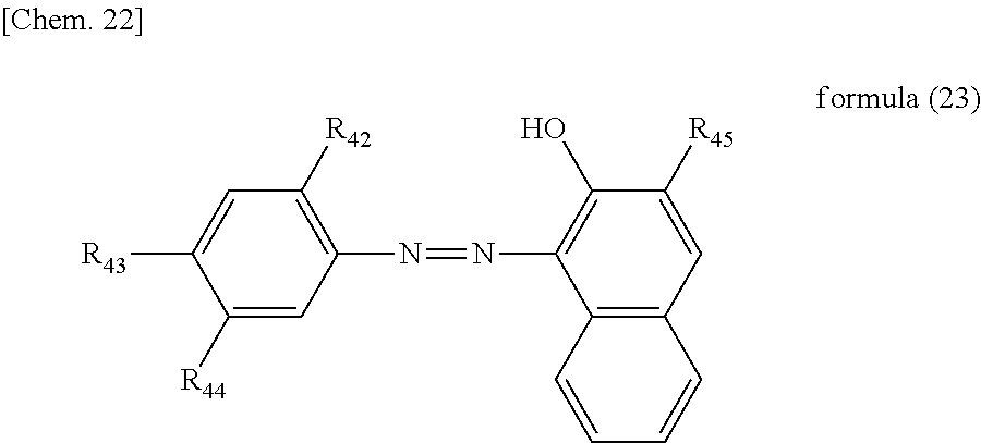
C12=C(C=C([R45])C(O)=C1N=NC1=C([R42])C=C([R43])C([R44])=C1)C=CC=C2
